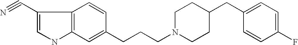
C12=C(C=C(CCCN3CCC(CC4=CC=C(F)C=C4)CC3)C=C1)NC=C2C#N
